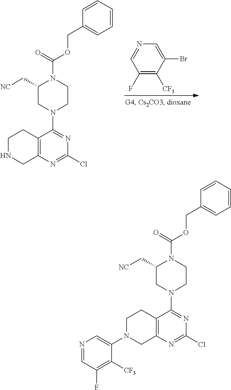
N1(C2=CN=CC(F)=C2[CF3])CC2=C(CC1)C(N1CCN(C(=O)OCC3=CC=CC=C3)C(C[NC])C1)=NC(Cl)=N2.N1CC2=C(CC1)C(N1CCN(C(=O)OCC3=CC=CC=C3)C(C[NC])C1)=NC(Cl)=N2.C1(F)=C([CF3])C(Br)=CN=C1
